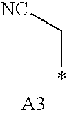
C(*)[NC]
